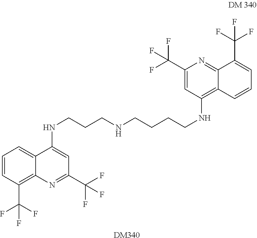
C1=CC(C(F)(F)F)=C2C(=C1)C(NCCCNCCCCNC1=C3C(=NC(C(F)(F)F)=C1)C(C(F)(F)F)=CC=C3)=CC(C(F)(F)F)=N2.[DM340]
